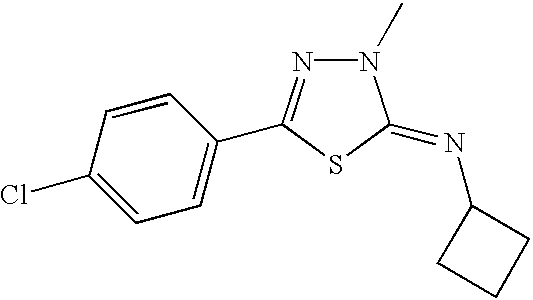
C1=C(Cl)C=CC(C2=NN(C)C(=NC3CCC3)S2)=C1
